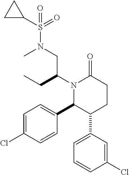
N1(C(CC)CN(S(C2CC2)(=O)=O)C)C(C2=CC=C(Cl)C=C2)C(C2=CC=CC(Cl)=C2)CCC1=O
